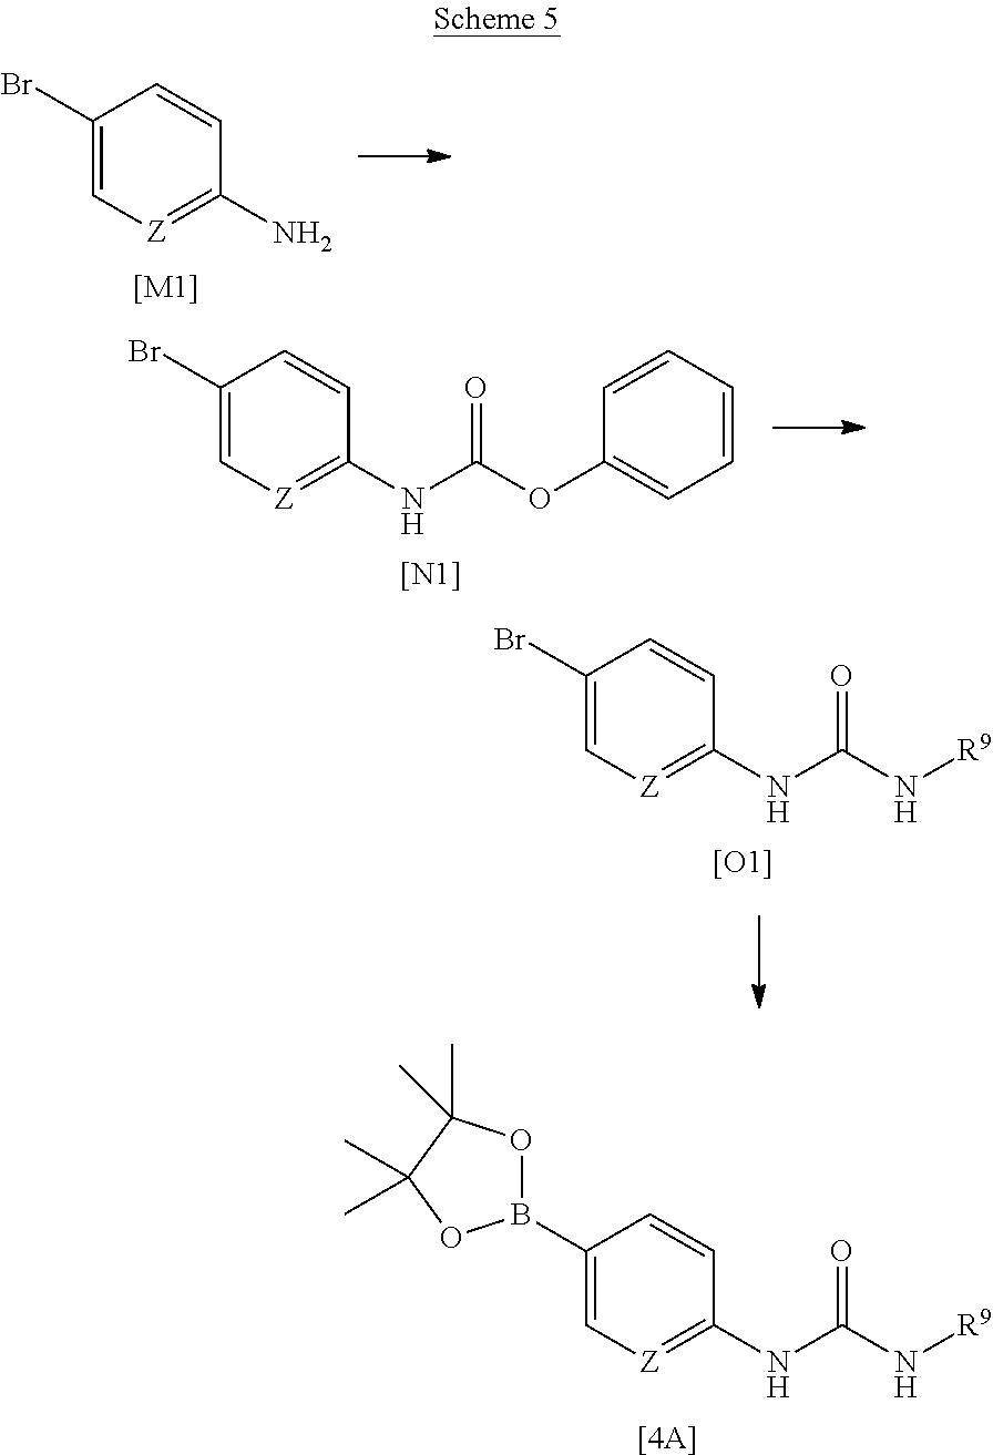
C1(Br)=C[Z]=C(N)C=C1.[[M1]].C1(Br)=C[Z]=C(NC(OC2=CC=CC=C2)=O)C=C1.[[N1]].[[4A]].C1(B2OC(C)(C)C(C)(C)O2)=C[Z]=C(NC(N[R9])=O)C=C1.C1(Br)=C[Z]=C(NC(N[R9])=O)C=C1.[[O1]]
